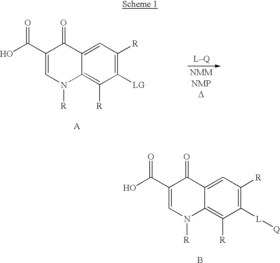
C1(C(O)=O)=CN([R])C2=C([R])C([L][Q])=C([R])C=C2C1=O.B.C1(C(O)=O)=CN([R])C2=C([R])C([LG])=C([R])C=C2C1=O.[A]
